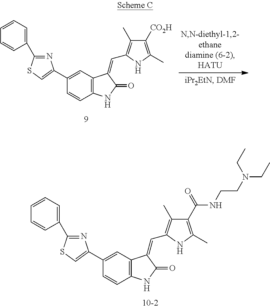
C1(C2=CSC(C3=CC=CC=C3)=N2)=CC2=C(C=C1)NC(=O)C2=CC1=C(C)C(C(=O)NCCN(CC)CC)=C(C)N1.C1(C2=CSC(C3=CC=CC=C3)=N2)=CC2=C(C=C1)NC(=O)C2=CC1=C(C)C([CO2H])=C(C)N1
